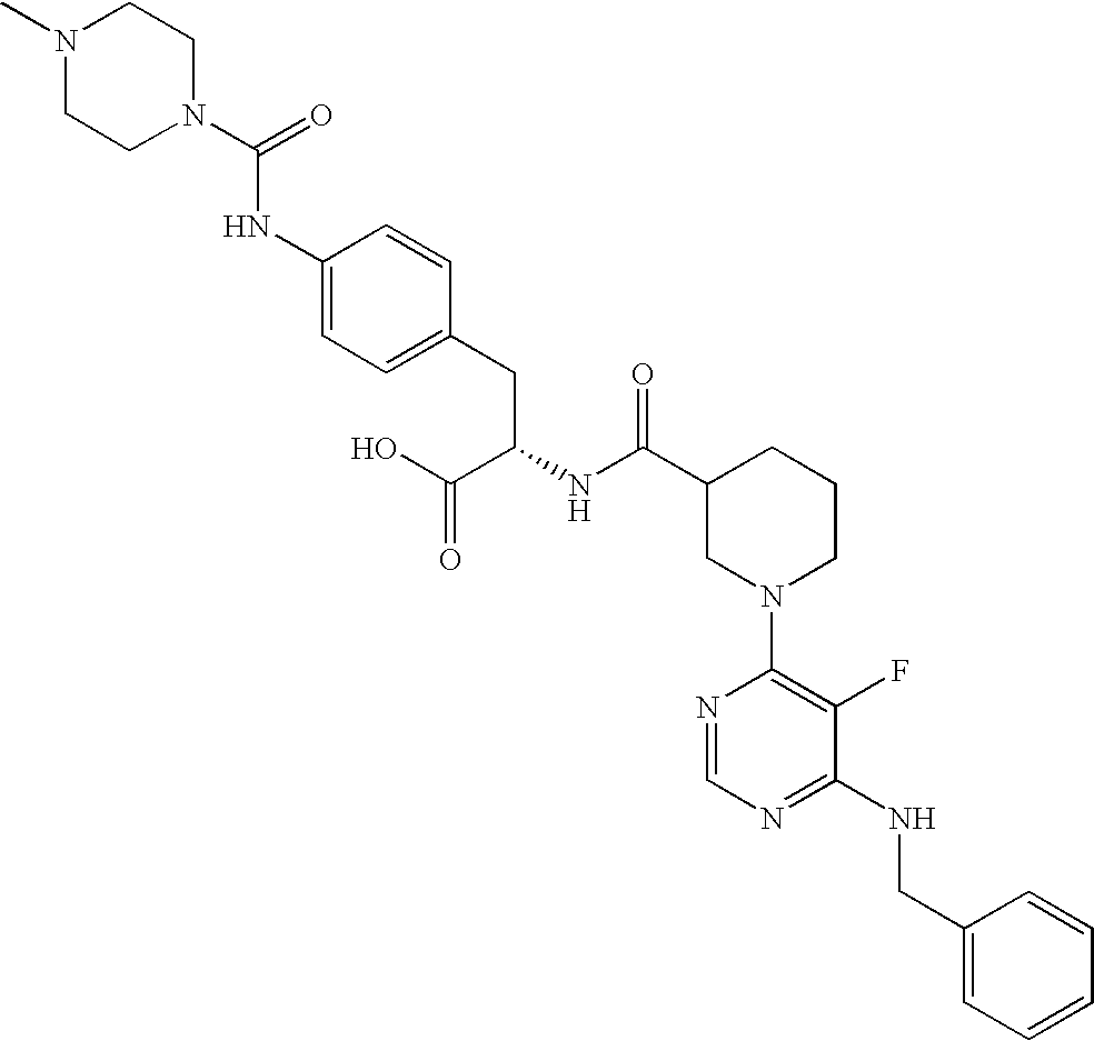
N1(C)CCN(C(=O)NC2=CC=C(CC(NC(C3CN(C4=C(F)C(NCC5=CC=CC=C5)=NC=N4)CCC3)=O)C(O)=O)C=C2)CC1
